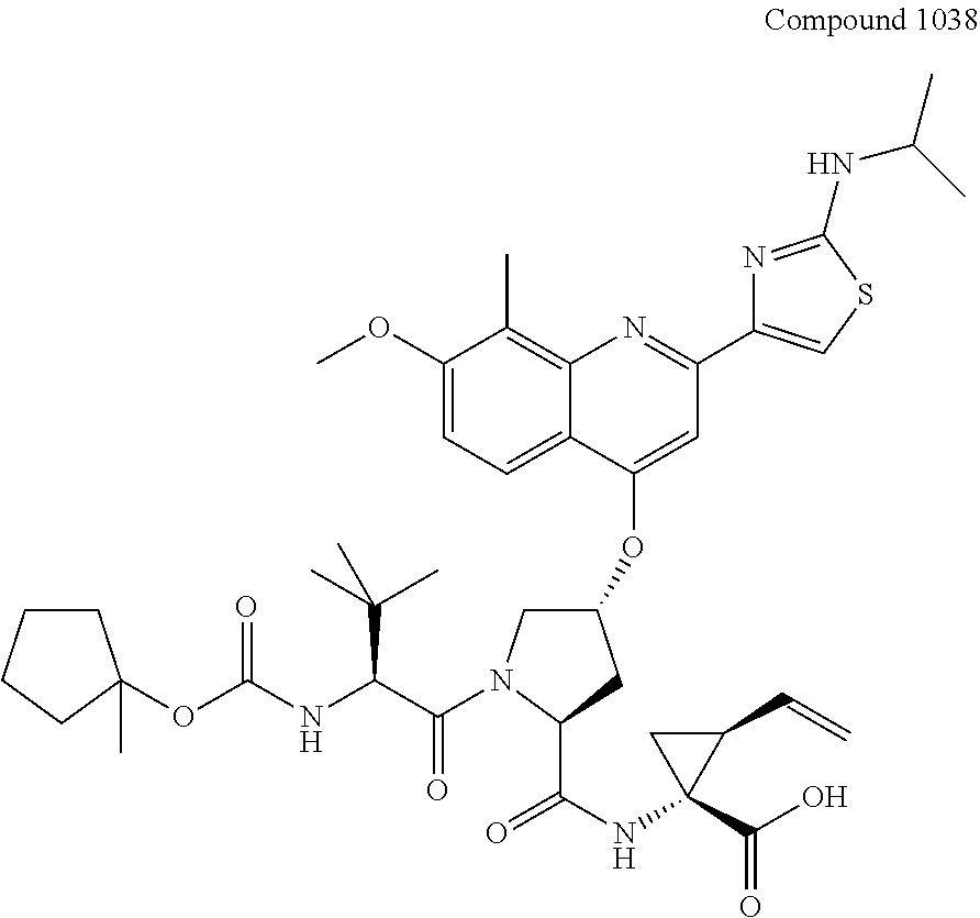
N(C1(C(O)=O)C(C=C)C1)C(C1N(C(C(NC(OC2(C)CCCC2)=O)C(C)(C)C)=O)CC(OC2=CC(C3=CSC(NC(C)C)=N3)=NC3=C(C)C(OC)=CC=C23)C1)=O
